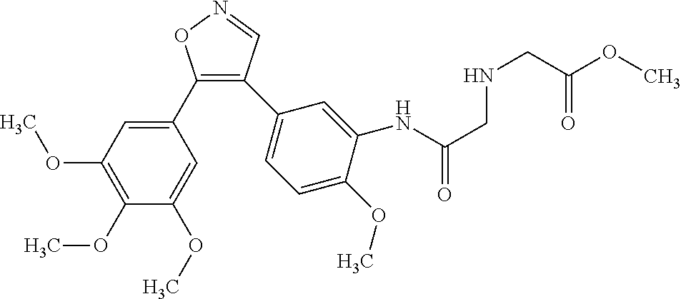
C1(C2=CC(OC)=C(OC)C(OC)=C2)=C(C2=CC=C(OC)C(NC(CNCC(OC)=O)=O)=C2)C=NO1
